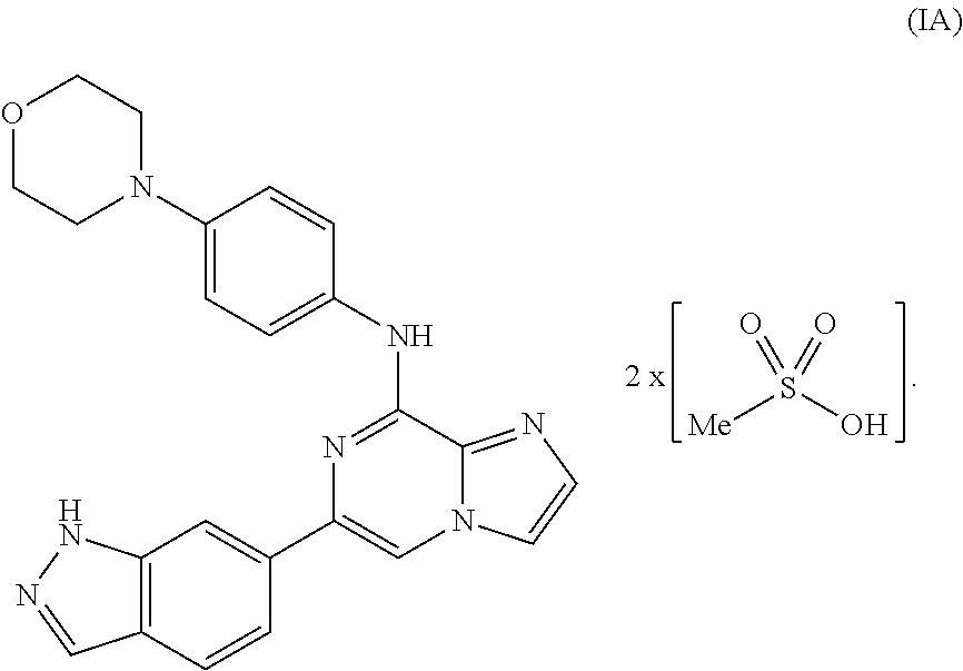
C1(N2CCOCC2)=CC=C(NC2=NC(C3=CC4=C(C=C3)C=NN4)=CN3C2=NC=C3)C=C1.[Me]S(O)(=O)=O
